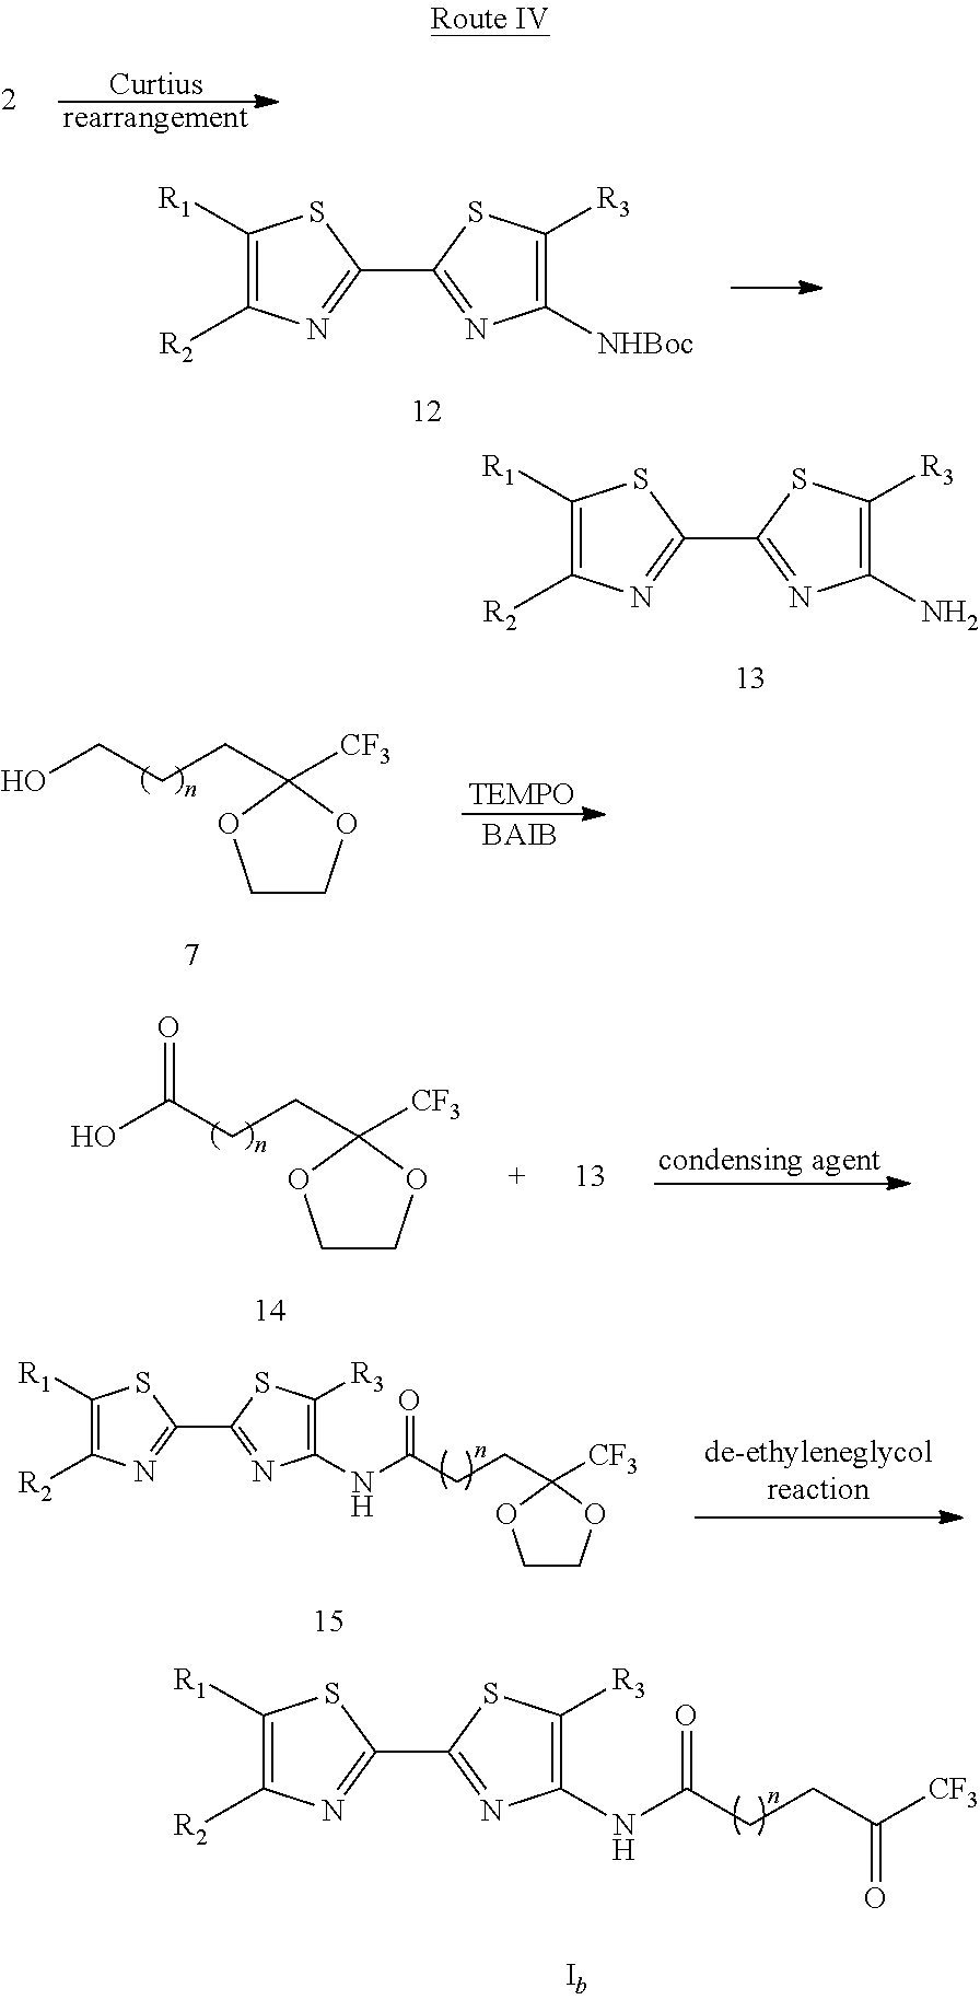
C1([R1])=C([R2])N=C(C2=NC(N)=C([R3])S2)S1.[Curtius].[rearrangement].C1([R1])=C([R2])N=C(C2=NC([NHBoc])=C([R3])S2)S1.C1COC(CCCO)([CF3])O1.[TEMPO].[BAIB].C1COC(CCC(O)=O)([CF3])O1.[condensing agent].C1([R1])=C([R2])N=C(C2=NC(NC(CCC3([CF3])OCCO3)=O)=C([R3])S2)S1.C1([R1])=C([R2])N=C(C2=NC(NC(CCC([CF3])=O)=O)=C([R3])S2)S1
